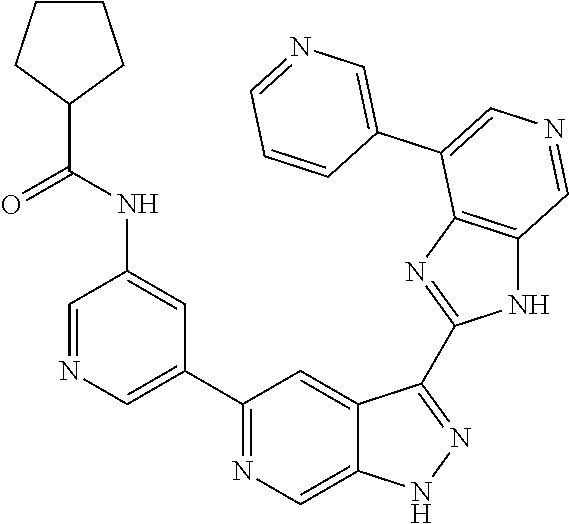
C1(C2=CN=CC(NC(=O)C3CCCC3)=C2)=NC=C2C(=C1)C(C1=NC3=C(N1)C=NC=C3C1=CN=CC=C1)=NN2
